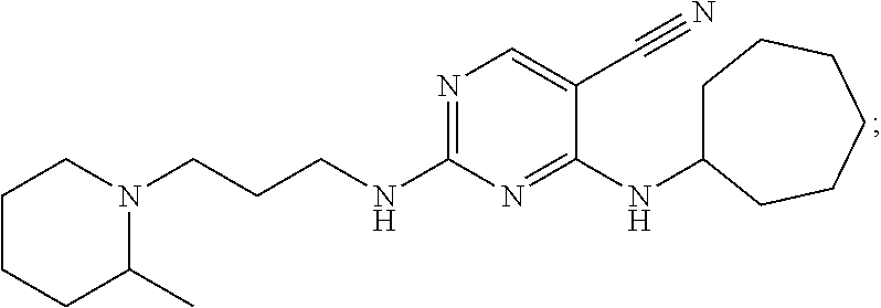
C1CCC(C)N(CCCNC2=NC=C(C#N)C(NC3CCCCCC3)=N2)C1
